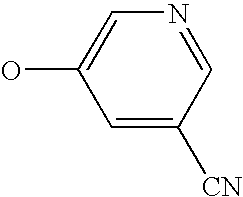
OC1=CN=CC([CN])=C1
